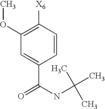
C1(OC)=C([X6])C=CC(C(NC(C)(C)C)=O)=C1
